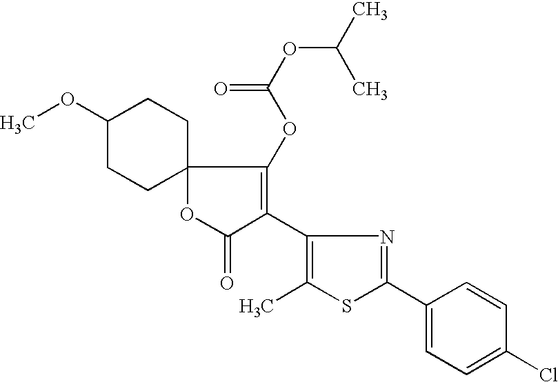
O(C(OC1=C(C2=C(C)SC(C3=CC=C(Cl)C=C3)=N2)C(=O)OC12CCC(OC)CC2)=O)C(C)C
